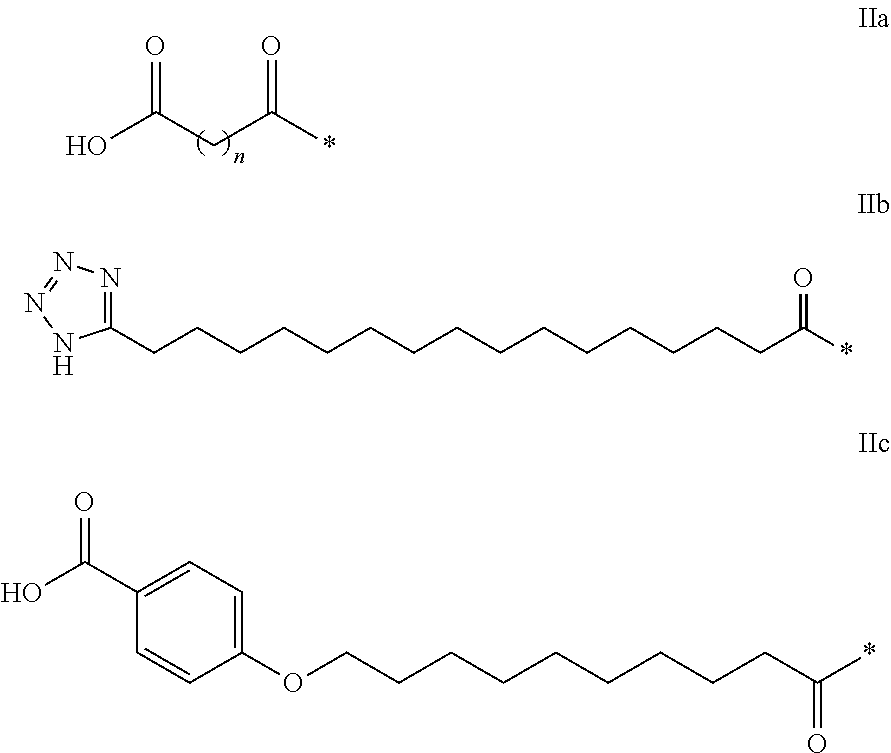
OC(CC(*)=O)=O.C1(CCCCCCCCCCCCCCCC(*)=O)=NN=NN1.C1(OCCCCCCCCCC(*)=O)=CC=C(C(O)=O)C=C1
